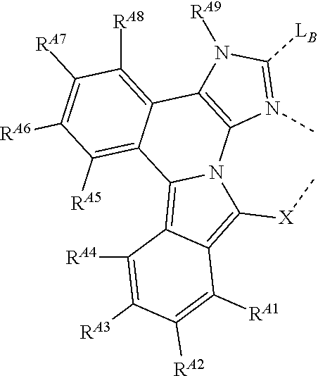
C1([RA7])=C([RA6])C([RA5])=C2C(=C1[RA8])C1=C(N3C2=C2C(=C3[X]C)C([RA1])=C([RA2])C([RA3])=C2[RA4])N(C)=C([LB])N1[RA9]
